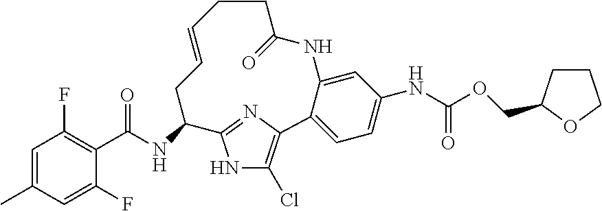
C1=C(C)C=C(F)C(C(NC2CC=CCCC(=O)NC3=CC(NC(OCC4CCCO4)=O)=CC=C3C3=C(Cl)NC2=N3)=O)=C1F
